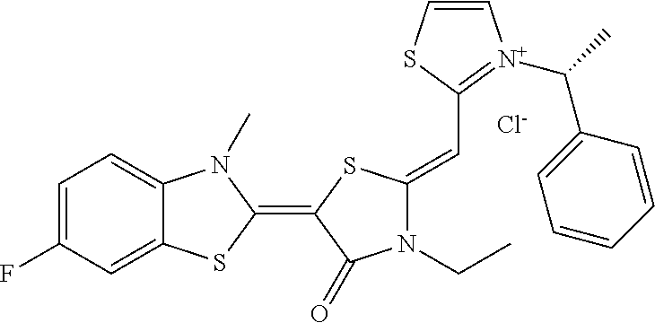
C1=C(F)C=C2C(=C1)N(C)C(=C1C(=O)N(CC)C(=CC3=[N+](C(C4=CC=CC=C4)C)C=CS3)S1)S2.[Cl-]
